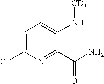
N(C1=CC=C(Cl)N=C1C(=O)N)[CD3]
